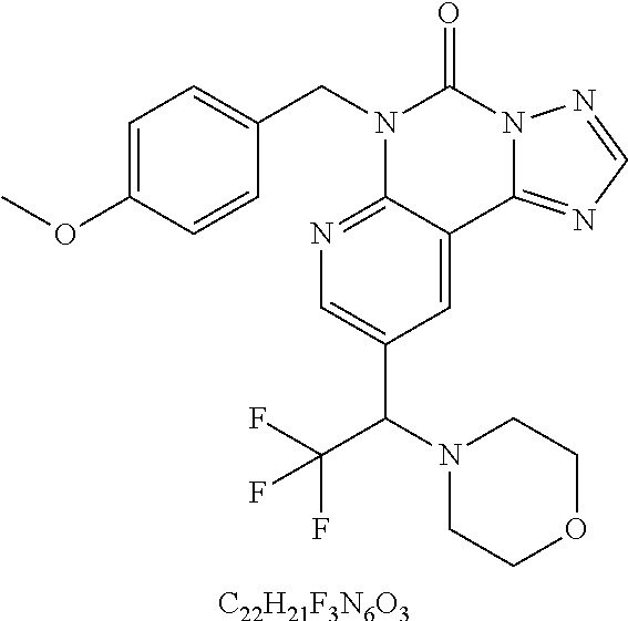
[C22H21F3N6O3].C1=C(OC)C=CC(CN2C3=NC=C(C(N4CCOCC4)C(F)(F)F)C=C3C3=NC=NN3C2=O)=C1
